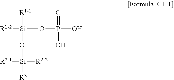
[Si]([R1-2])(OP(=O)(O)O)([R1-1])O[Si]([R2-2])([R2-1])[R3]
